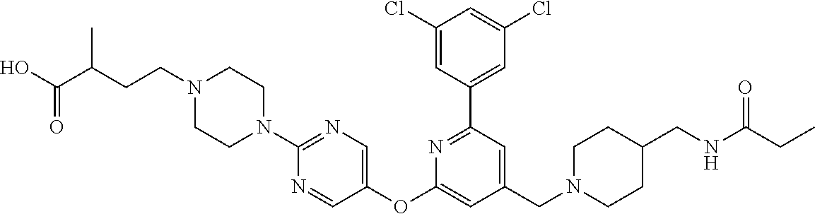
C1(Cl)=CC(C2=NC(OC3=CN=C(N4CCN(CCC(C(O)=O)C)CC4)N=C3)=CC(CN3CCC(CNC(CC)=O)CC3)=C2)=CC(Cl)=C1
